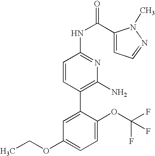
C1=C(OC(F)(F)F)C(C2=C(N)N=C(NC(=O)C3=CC=NN3C)C=C2)=CC(OCC)=C1
